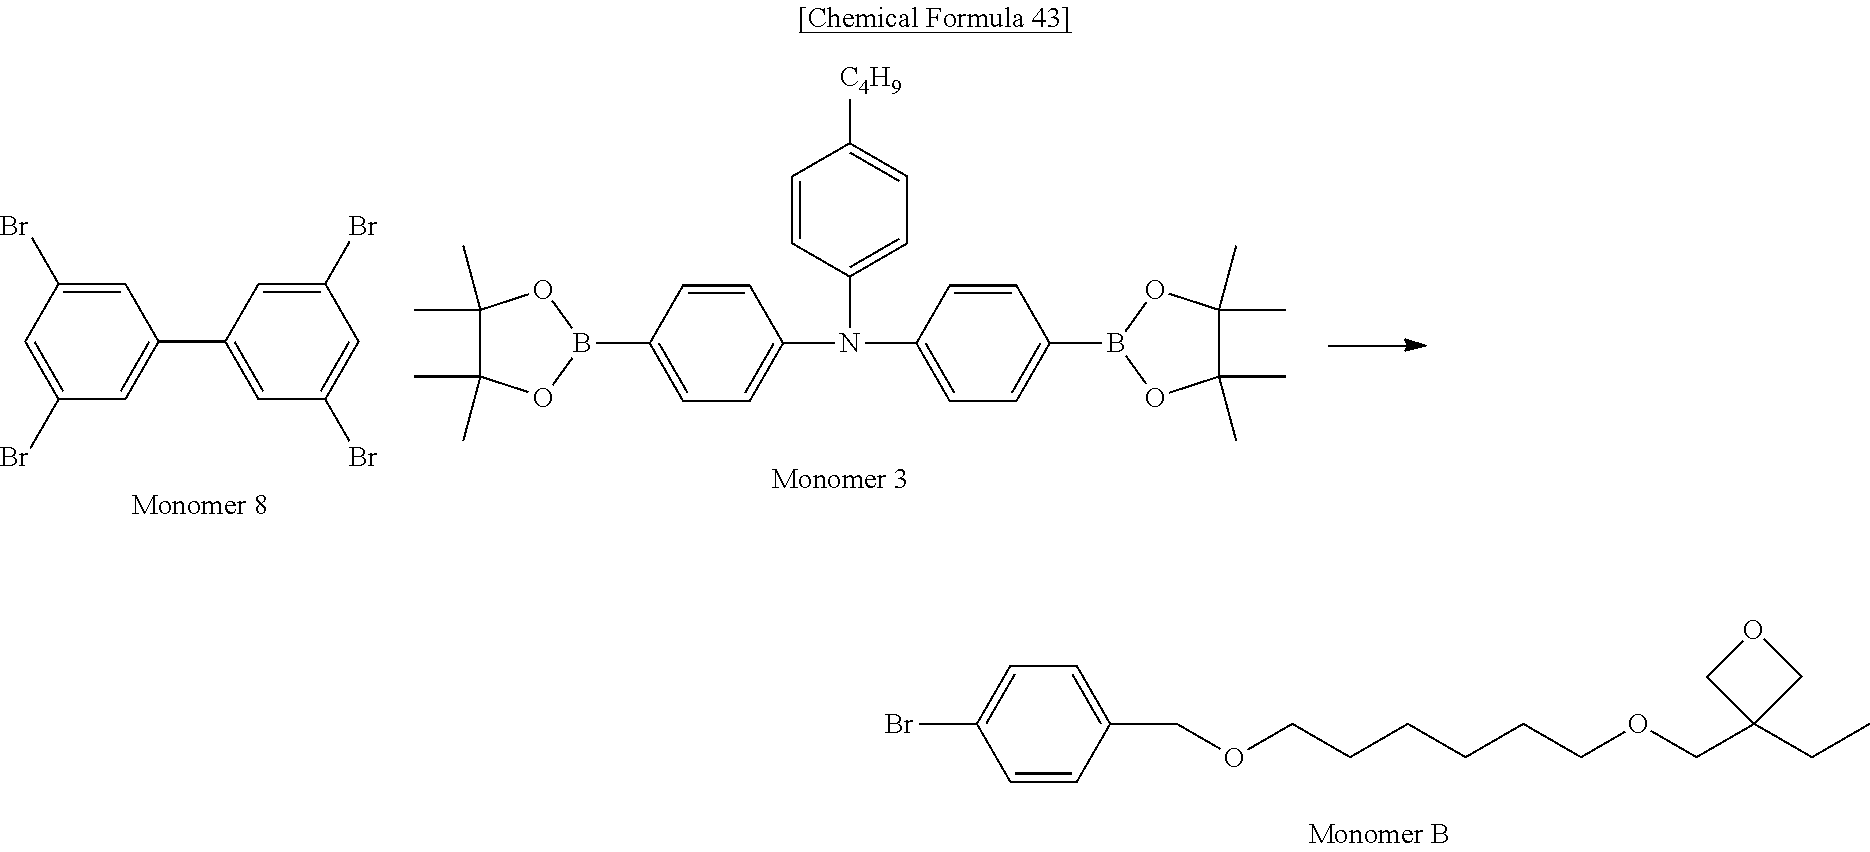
BrC1=CC=C(COCCCCCCOCC2(CC)COC2)C=C1.C1(B2OC(C)(C)C(C)(C)O2)=CC=C(N(C2=CC=C([C4H9])C=C2)C2=CC=C(B3OC(C)(C)C(C)(C)O3)C=C2)C=C1.C1=C(Br)C=C(C2=CC(Br)=CC(Br)=C2)C=C1Br
